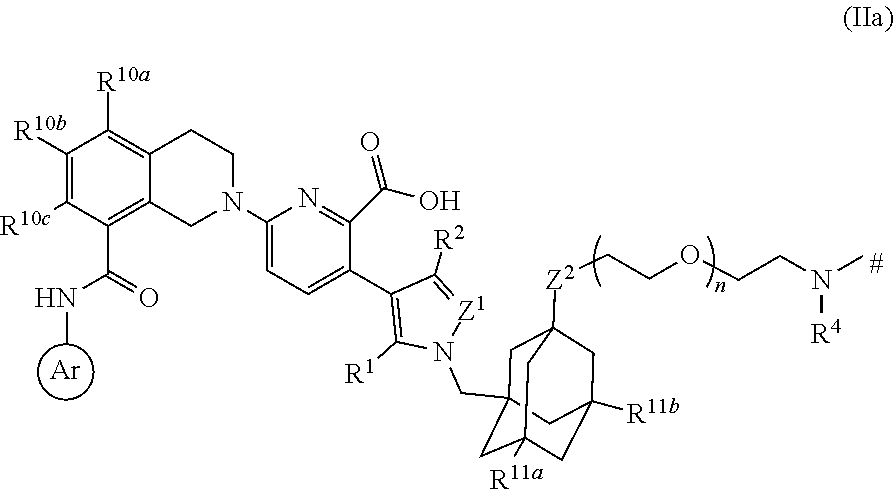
[Ar].C1([R10b])=C([R10c])C(C(=O)NC)=C2C(=C1[R10a])CCN(C1=CC=C(C3=C([R1])N(CC45CC6([Z2]CCOCCN(C)[R4])CC([R11b])(CC([R11a])(C4)C6)C5)[Z1]=C3[R2])C(C(O)=O)=N1)C2
